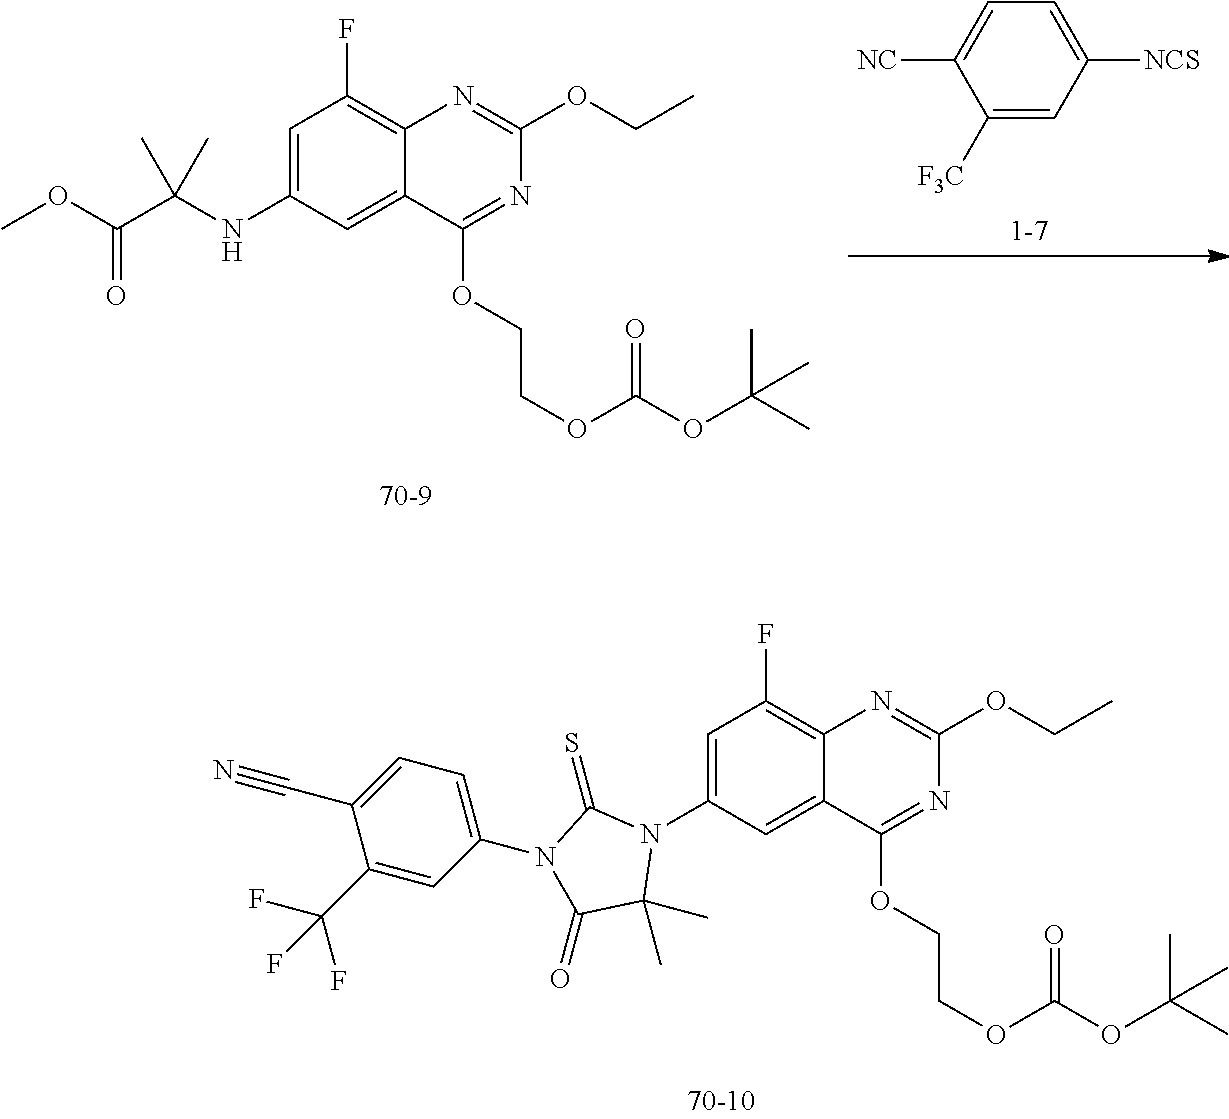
C1(N2C(=S)N(C3=CC=C(C#N)C(C(F)(F)F)=C3)C(=O)C2(C)C)=CC(F)=C2C(=C1)C(OCCOC(OC(C)(C)C)=O)=NC(OCC)=N2.C1(NC(C(OC)=O)(C)C)=CC(F)=C2C(=C1)C(OCCOC(OC(C)(C)C)=O)=NC(OCC)=N2.C1([F3C])=CC([NCS])=CC=C1[NC]
